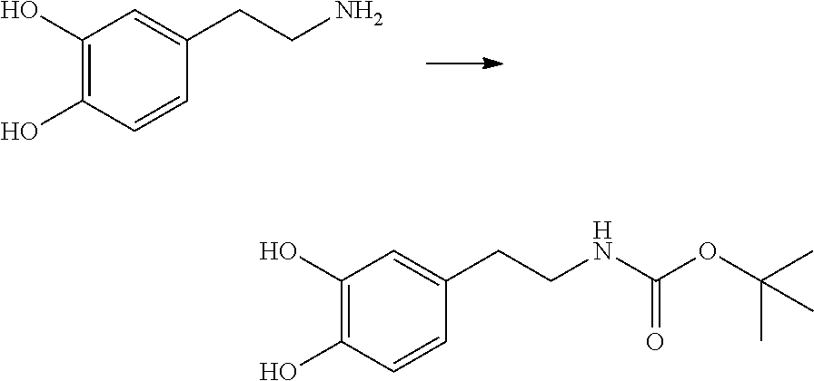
C1(O)=C(O)C=CC(CCN)=C1.C1(O)=C(O)C=CC(CCNC(OC(C)(C)C)=O)=C1
